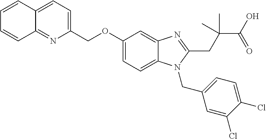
C1=CC2=CC=C(COC3=CC=C4C(=C3)N=C(CC(C(O)=O)(C)C)N4CC3=CC=C(Cl)C(Cl)=C3)N=C2C=C1
